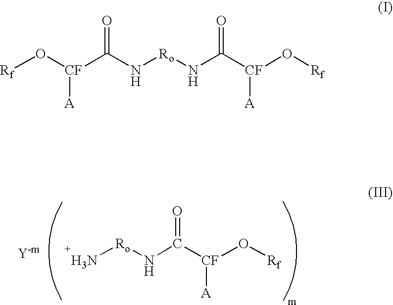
N[Ro]NC([CF](O[Rf])[A])=O.[Rf]O[CF](C(N[Ro]NC([CF](O[Rf])[A])=O)=O)[A]
